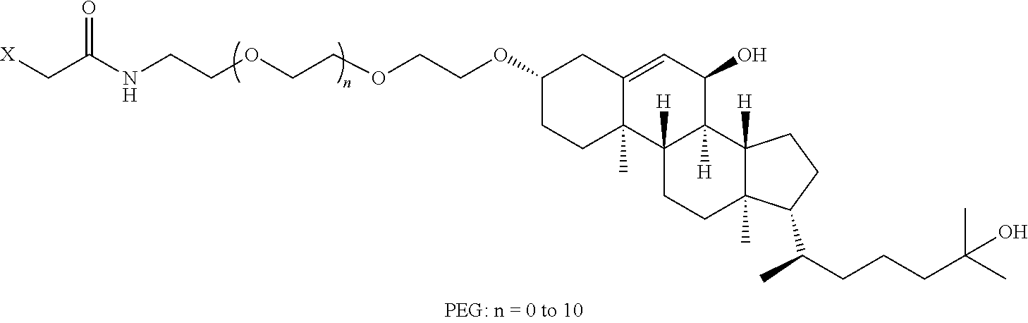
[X]CC(NCCOCCOCCOC1CC2=CC(O)C3([H])C([H])(C2(C)CC1)CCC1(C)C3([H])CCC1C(C)CCCC(C)(C)O)=O
